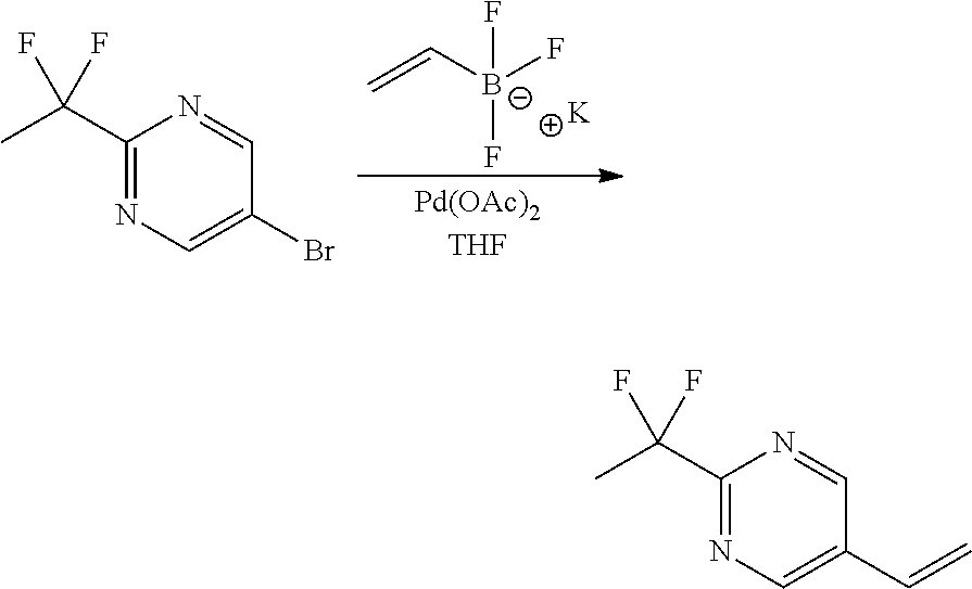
C=C[B-](F)(F)F.[K].C1(C(C)(F)F)=NC=C(Br)C=N1.C1(C(C)(F)F)=NC=C(C=C)C=N1
